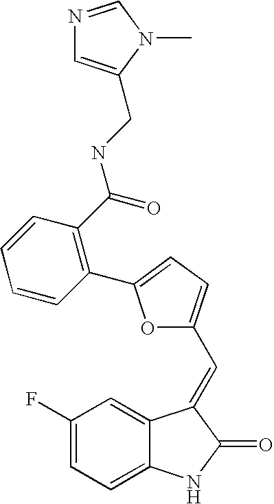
C1(F)=CC=C2C(=C1)C(=CC1=CC=C(C3=C(C(=O)NCC4=CN=CN4C)C=CC=C3)O1)C(=O)N2
